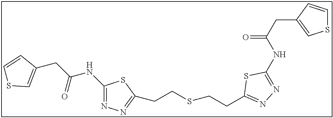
C1(NC(=O)CC2=CSC=C2)=NN=C(CCSCCC2=NN=C(NC(CC3=CSC=C3)=O)S2)S1
